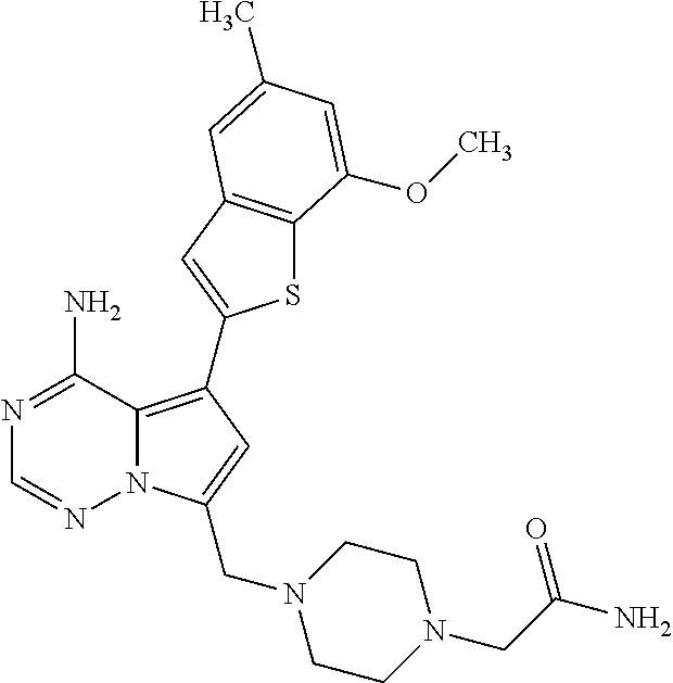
C12=C(C3=CC4=C(S3)C(OC)=CC(C)=C4)C=C(CN3CCN(CC(N)=O)CC3)N1N=CN=C2N
